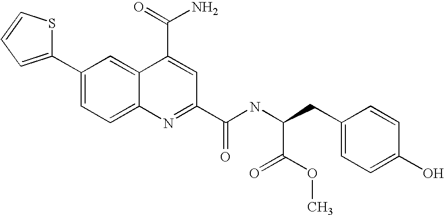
C1(C2=CC=C3C(=C2)C(C(=O)N)=CC(C(NC(CC2=CC=C(O)C=C2)C(=O)OC)=O)=N3)=CC=CS1
